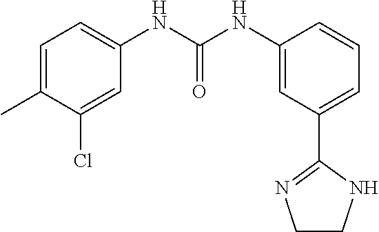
C1=C(C)C(Cl)=CC(NC(NC2=CC(C3=NCCN3)=CC=C2)=O)=C1
